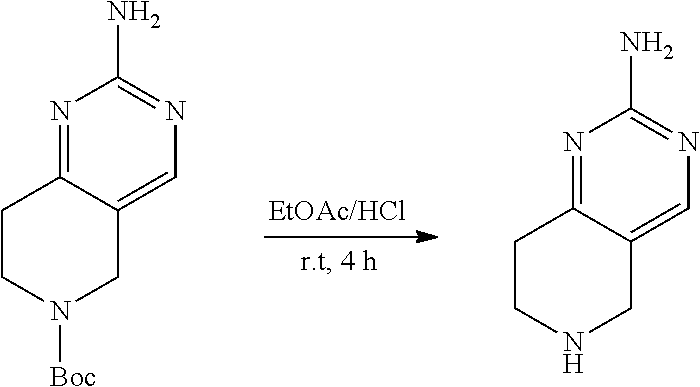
C1CN([Boc])CC2=CN=C(N)N=C12.C1CNCC2=CN=C(N)N=C12
